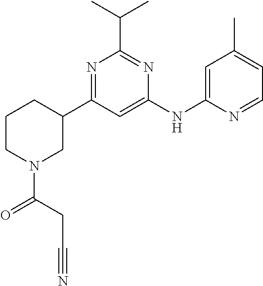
C1(NC2=CC(C)=CC=N2)=CC(C2CCCN(C(=O)CC#N)C2)=NC(C(C)C)=N1
